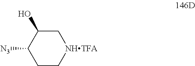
C1C(O)C([N3])CC[NHTFA]1
